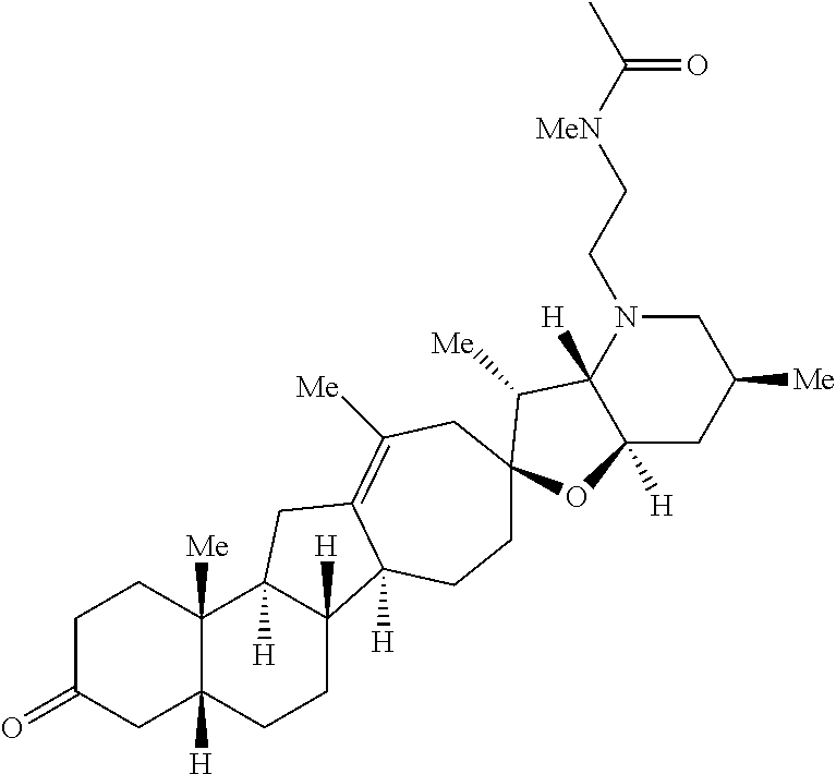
C1C(=O)CC2([H])C([Me])(C1)C1([H])C([H])(CC2)C2([H])C(=C([Me])CC3(CC2)C([Me])C2([H])C([H])(CC([Me])CN2CC[MeN]C(C)=O)O3)C1
